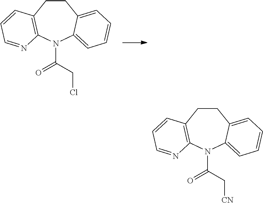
C1CC2=C(N(C(=O)CCl)C3=CC=CC=C13)N=CC=C2.C1CC2=C(N(C(=O)C[CN])C3=CC=CC=C13)N=CC=C2
